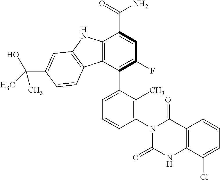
C12=C(C(C3=CC=CC(N4C(=O)NC5=C(C4=O)C=CC=C5Cl)=C3C)=C(F)C=C1C(=O)N)C1=C(N2)C=C(C(C)(O)C)C=C1
